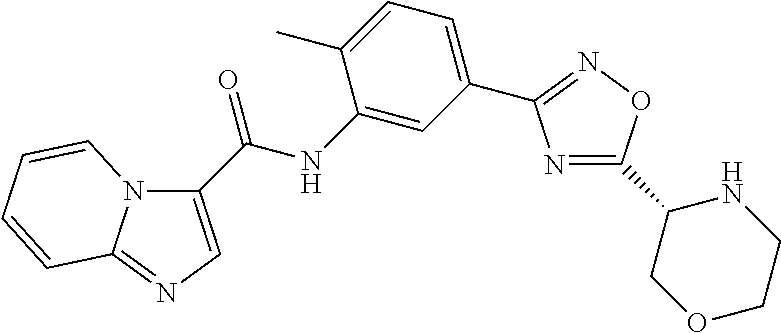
C1(C(NC2=CC(C3=NOC(C4COCCN4)=N3)=CC=C2C)=O)=CN=C2N1C=CC=C2
